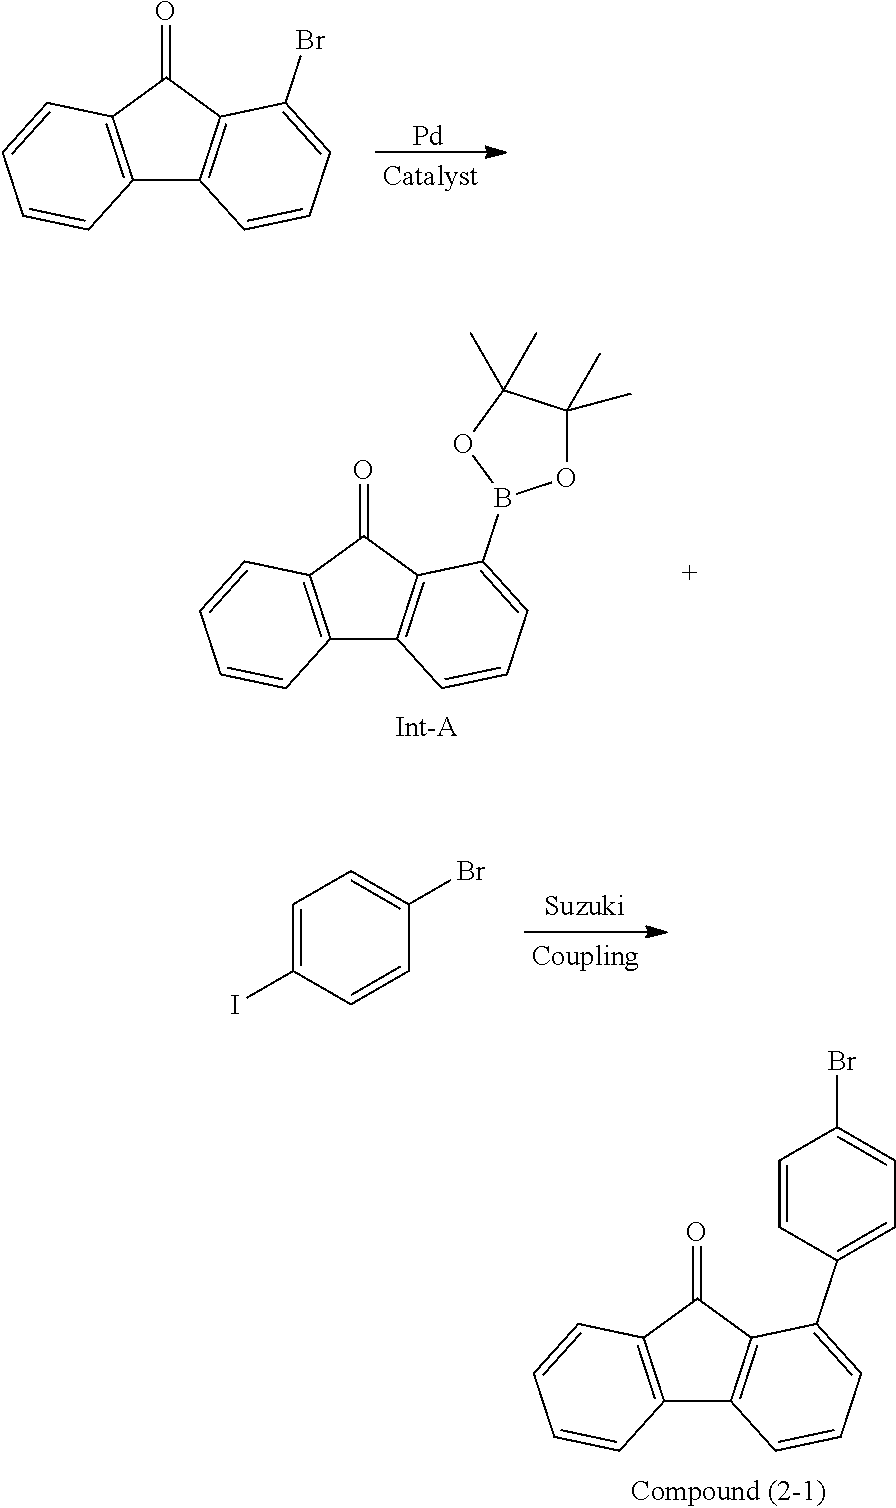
[Pd].C12=C(C(=O)C3=C1C=CC=C3Br)C=CC=C2.C12=C(C(=O)C3=C1C=CC=C3B1OC(C)(C)C(C)(C)O1)C=CC=C2.C1=C(I)C=CC(Br)=C1.C12=C(C(=O)C3=C1C=CC=C3C1=CC=C(Br)C=C1)C=CC=C2
